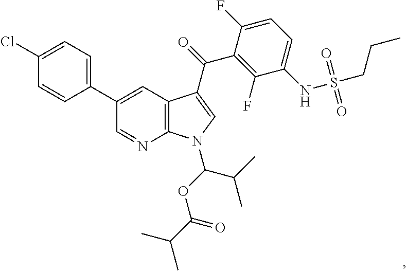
C1(Cl)=CC=C(C2=CC3=C(N=C2)N(C(OC(C(C)C)=O)C(C)C)C=C3C(=O)C2=C(F)C(NS(CCC)(=O)=O)=CC=C2F)C=C1
